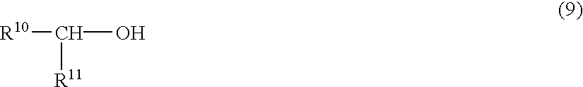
[R10]C([R11])O
